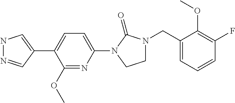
N1N=CC(C2=CC=C(N3C(=O)N(CC4=CC=CC(F)=C4OC)CC3)N=C2OC)=C1
